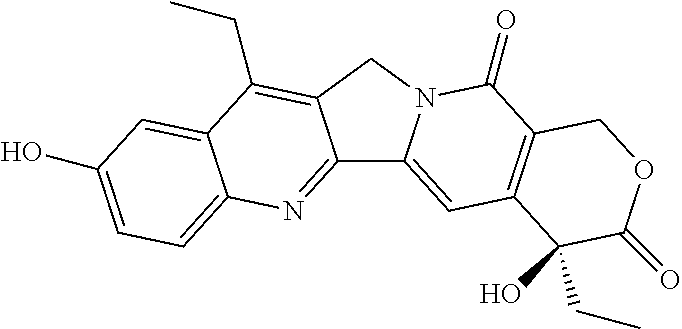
C12=NC3=CC=C(O)C=C3C(CC)=C1CN1C2=CC2=C(C1=O)COC(=O)C2(O)CC
